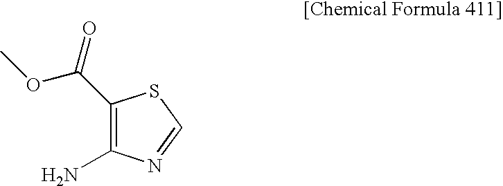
C1(C(OC)=O)=C(N)N=CS1
